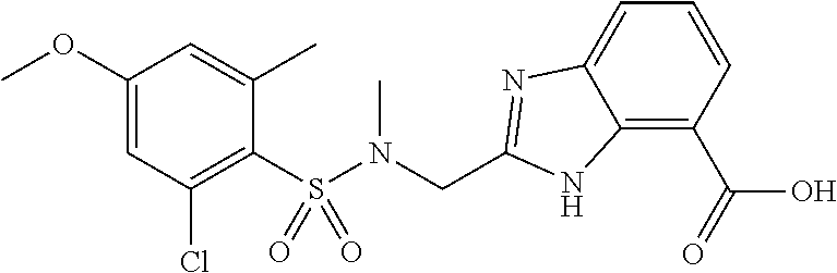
C1(S(N(CC2=NC3=CC=CC(C(O)=O)=C3N2)C)(=O)=O)=C(Cl)C=C(OC)C=C1C
